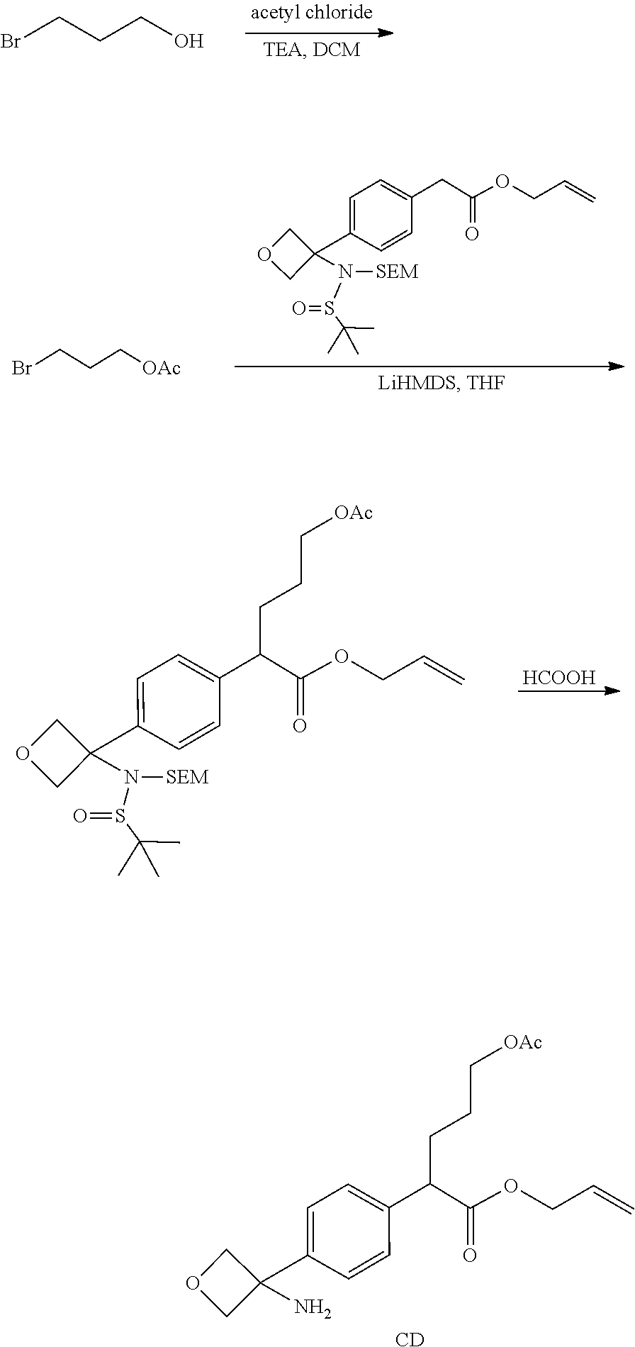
BrCCCO.BrCCC[OAc].C1=C(C2(N(S(C(C)(C)C)=O)[SEM])COC2)C=CC(CC(OCC=C)=O)=C1.C1=C(C2(N(S(C(C)(C)C)=O)[SEM])COC2)C=CC(C(C(OCC=C)=O)CCC[OAc])=C1.[HCOOH].C1=C(C2(N)COC2)C=CC(C(C(OCC=C)=O)CCC[OAc])=C1.[CD]
